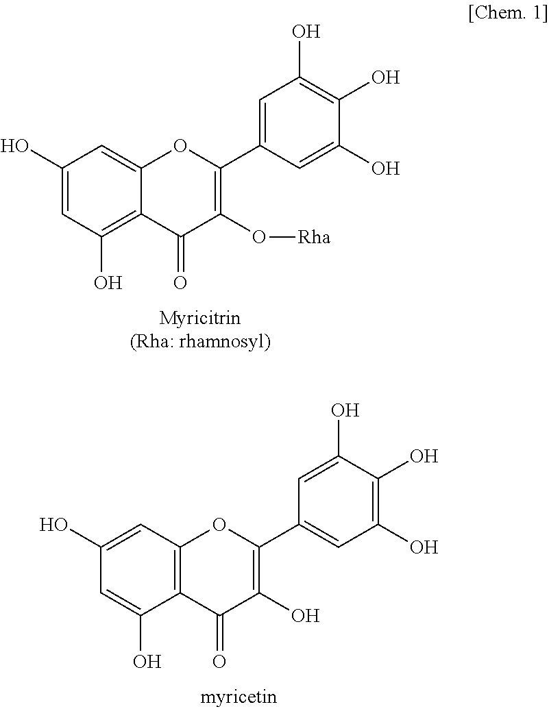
C1(O)=CC2=C(C(O)=C1)C(=O)C(O)=C(C1=CC(O)=C(O)C(O)=C1)O2.C1(O)=CC(O)=C2C(=C1)OC(C1=CC(O)=C(O)C(O)=C1)=C(O[Rha])C2=O
